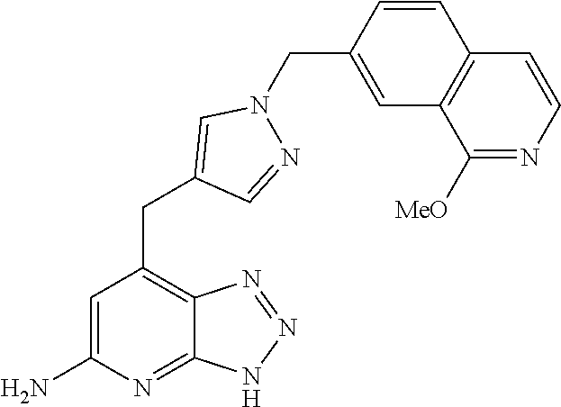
C1=C(N)N=C2C(=C1CC1=CN(CC3=CC4=C(C=C3)C=CN=C4[MeO])N=C1)N=NN2
